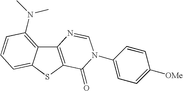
C12=C(SC3=CC=CC(N(C)C)=C13)C(=O)N(C1=CC=C([OMe])C=C1)C=N2
